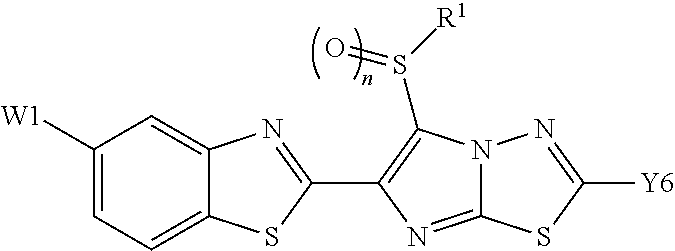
C12=CC=C([W1])C=C1N=C(C1=C(S([R1])=O)N3C(=N1)SC([Y6])=N3)S2
